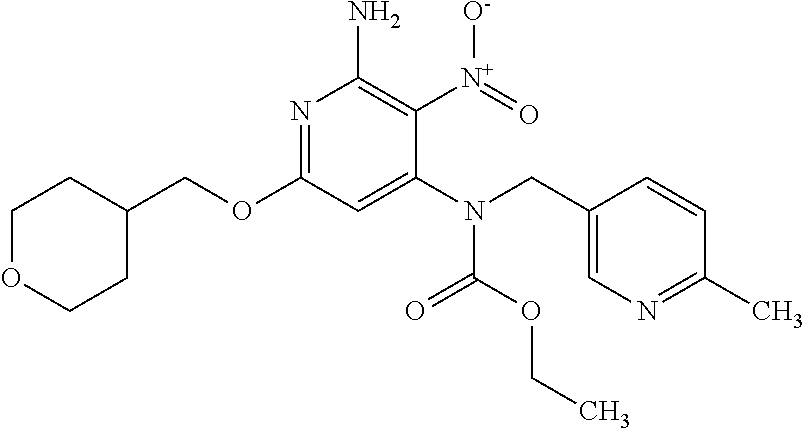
N1=C(OCC2CCOCC2)C=C(N(C(OCC)=O)CC2=CN=C(C)C=C2)C([N+](=O)[O-])=C1N
